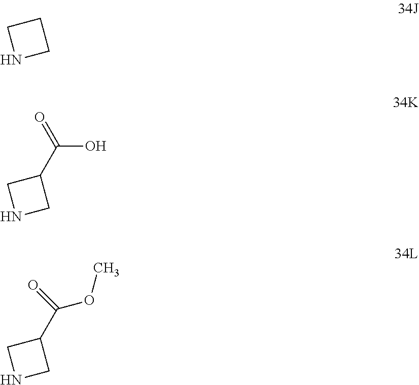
N1CCC1.N1CC(C(=O)O)C1.N1CC(C(=O)OC)C1
